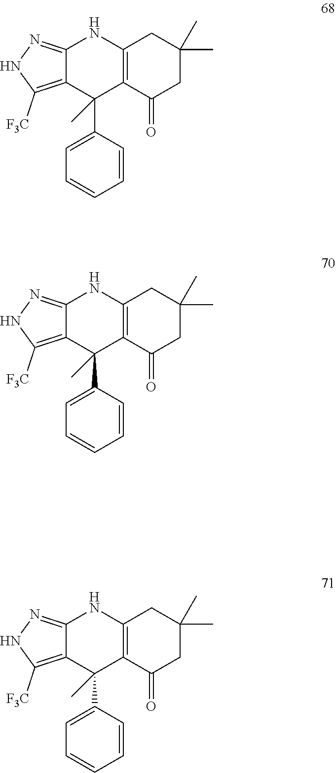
C1(C)(C)CC(=O)C2=C(C1)NC1=NNC([F3C])=C1C2(C1=CC=CC=C1)C.C1(C)(C)CC(=O)C2=C(C1)NC1=NNC([F3C])=C1C2(C1=CC=CC=C1)C.C1(C)(C)CC(=O)C2=C(C1)NC1=NNC([F3C])=C1C2(C1=CC=CC=C1)C
